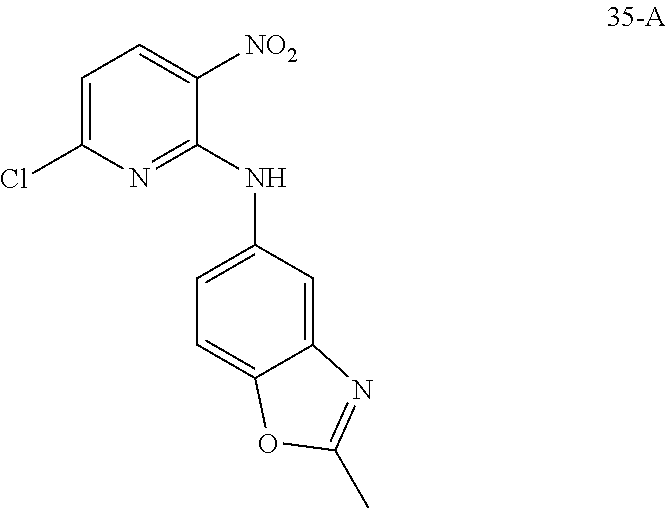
C1=C(Cl)N=C(NC2=CC=C3C(=C2)N=C(C)O3)C([NO2])=C1
